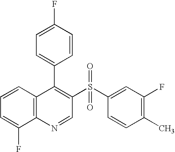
C12=C(C=CC=C1F)C(C1=CC=C(F)C=C1)=C(S(C1=CC(F)=C(C)C=C1)(=O)=O)C=N2
